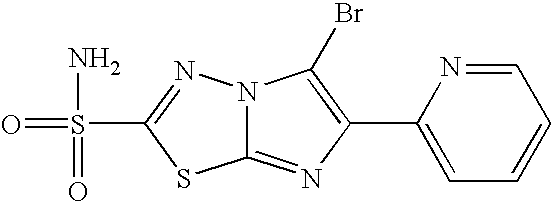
C12=NC(C3=CC=CC=N3)=C(Br)N1N=C(S(=O)(N)=O)S2
